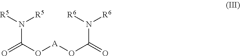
C(N([R5])[R5])(O[A]OC(=O)N([R6])[R6])=O
